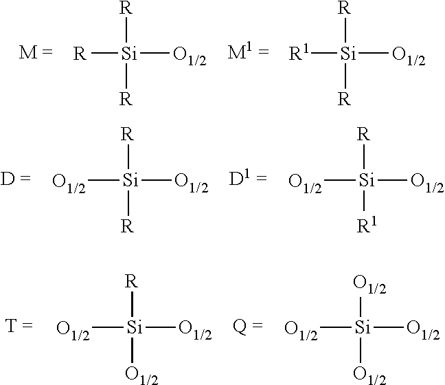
[R][Si]([R])([R])[O1/2].[R1][Si]([R])([R])[O1/2].[O1/2][Si]([R])([R])[O1/2].[O1/2][Si]([R])([R1])[O1/2].[O1/2][Si]([R])([O1/2])[O1/2].[O1/2][Si]([O1/2])([O1/2])[O1/2]
